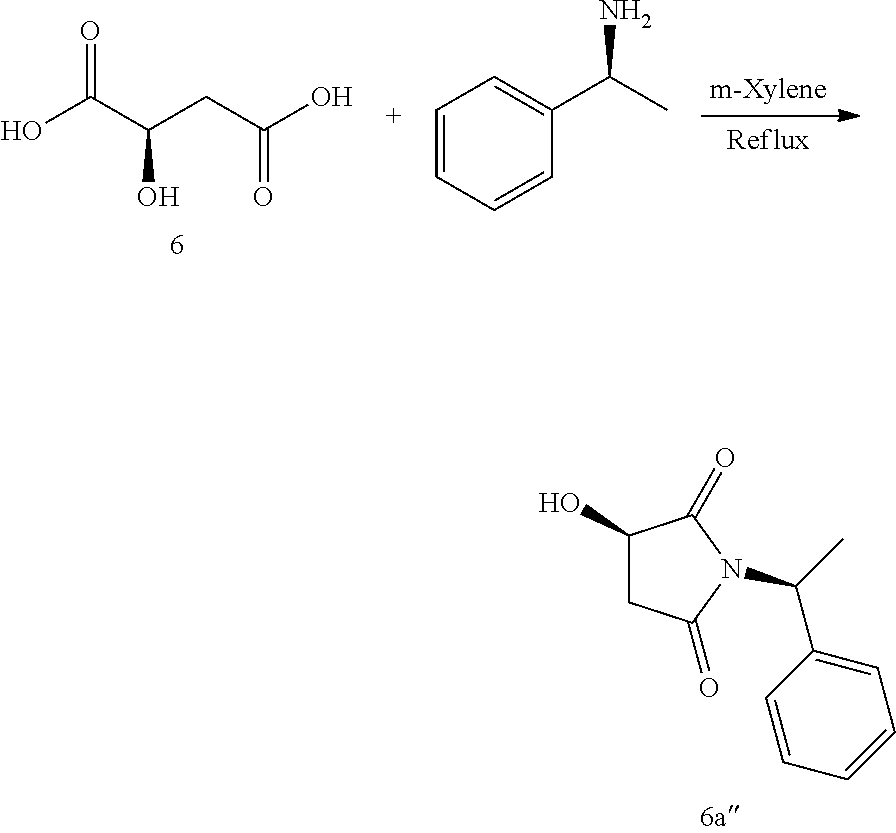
O=C(C(CC(O)=O)O)O.C1=CC=CC(C(C)N)=C1.C1(O)CC(=O)N(C(C)C2=CC=CC=C2)C1=O
